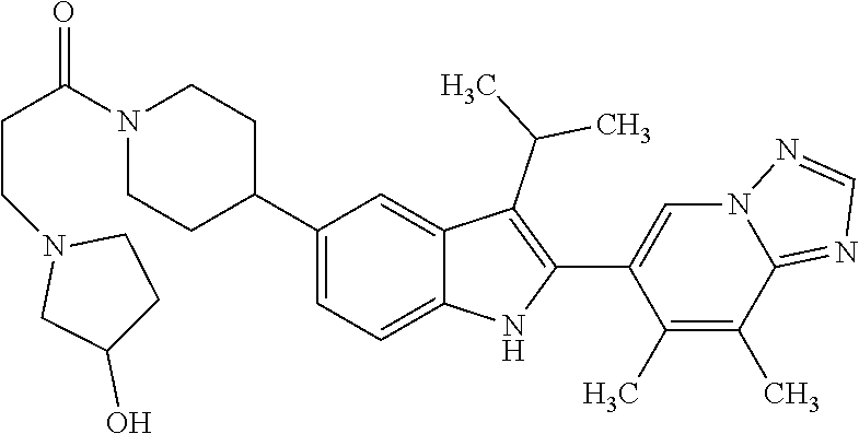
N1(C(CCN2CC(O)CC2)=O)CCC(C2=CC=C3C(=C2)C(C(C)C)=C(C2=CN4C(=NC=N4)C(C)=C2C)N3)CC1
